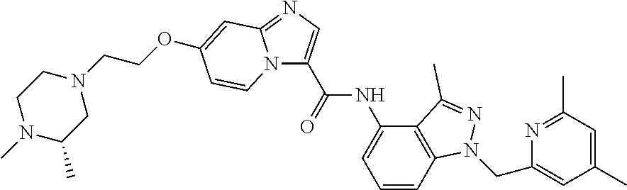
N12C(C(NC3=CC=CC4=C3C(C)=NN4CC3=CC(C)=CC(C)=N3)=O)=CN=C1C=C(OCCN1CCN(C)C(C)C1)C=C2
